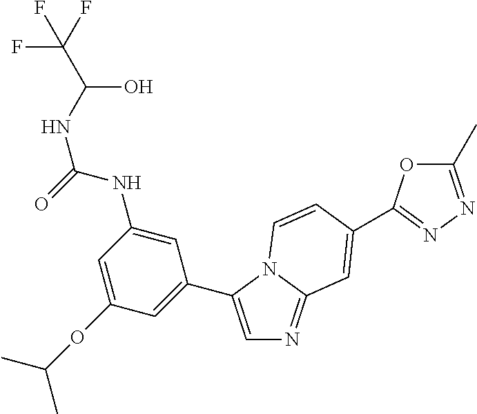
C1=C(C2=CC(OC(C)C)=CC(NC(NC(C(F)(F)F)O)=O)=C2)N2C(=N1)C=C(C1=NN=C(C)O1)C=C2
